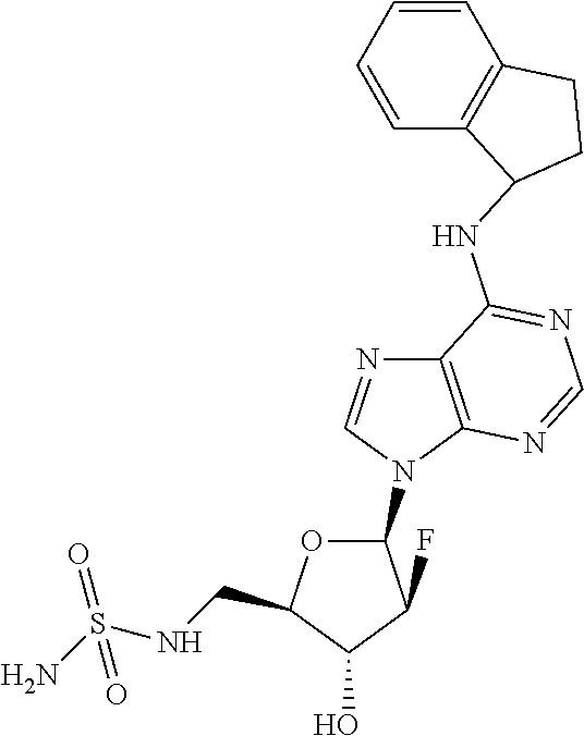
C12=C(N=CN=C1NC1C3=C(C=CC=C3)CC1)N(C1OC(CNS(N)(=O)=O)C(O)C1F)C=N2
